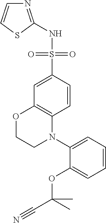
N(S(C1=CC2=C(C=C1)N(C1=CC=CC=C1OC(C#N)(C)C)CCO2)(=O)=O)C1=NC=CS1
